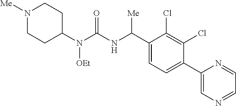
C1(N(C(NC(C2=CC=C(C3=CN=CC=N3)C(Cl)=C2Cl)[Me])=O)[OEt])CCN([Me])CC1
